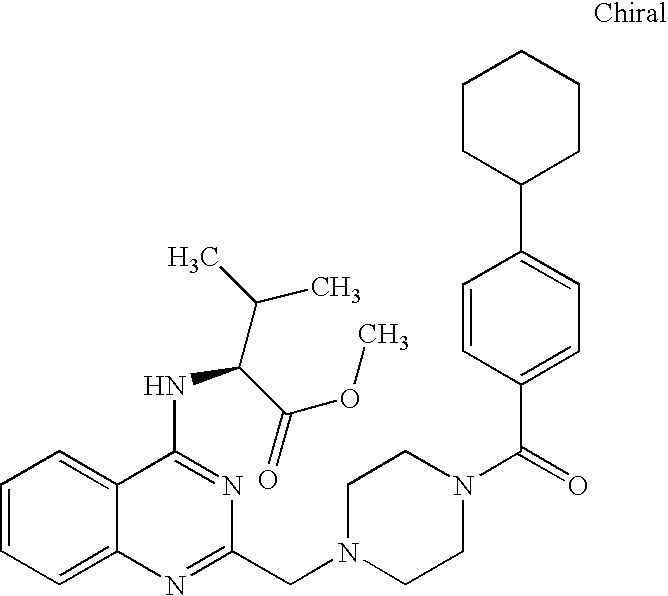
C1=CC=C2C(=C1)C(NC(C(C)C)C(OC)=O)=NC(CN1CCN(C(=O)C3=CC=C(C4CCCCC4)C=C3)CC1)=N2
